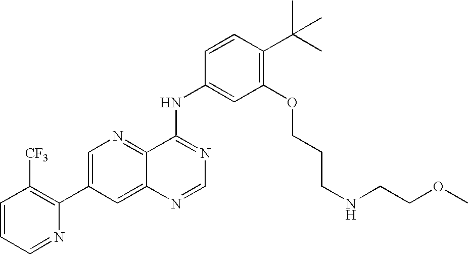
C1=CC=NC(C2=CN=C3C(=C2)N=CN=C3NC2=CC(OCCCNCCOC)=C(C(C)(C)C)C=C2)=C1[CF3]
